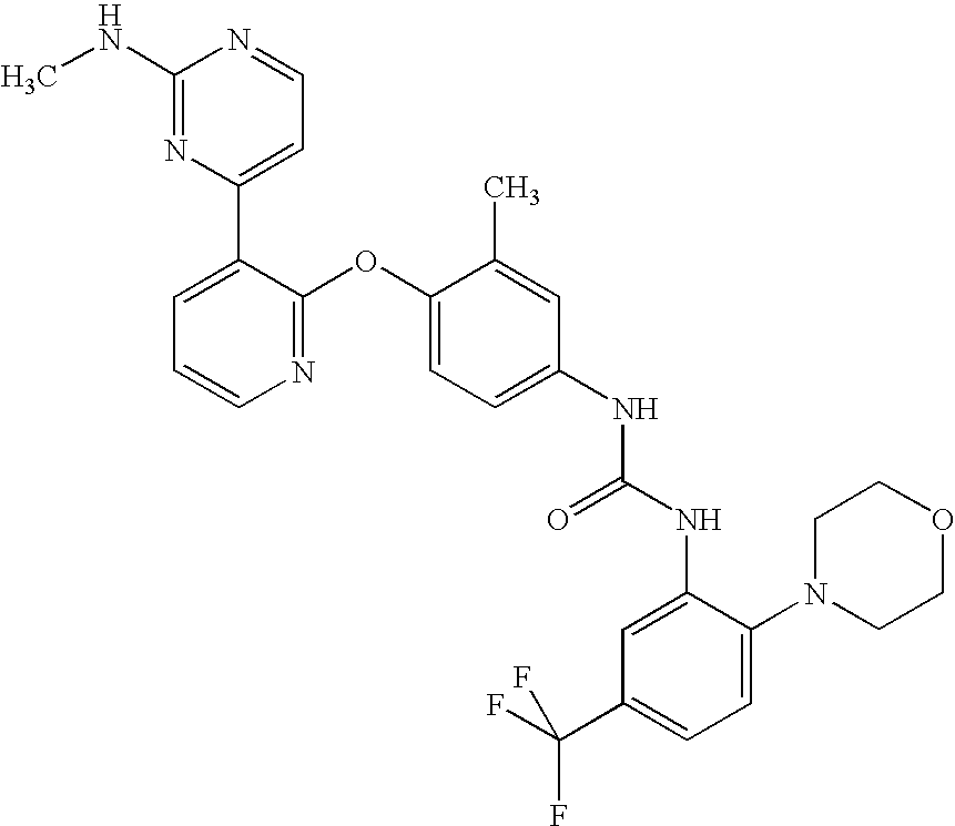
C1(NC)=NC(C2=CC=CN=C2OC2=CC=C(NC(NC3=CC(C(F)(F)F)=CC=C3N3CCOCC3)=O)C=C2C)=CC=N1
